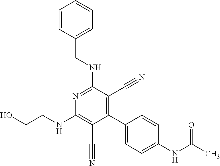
C1(C2=CC=C(NC(C)=O)C=C2)=C(C#N)C(NCC2=CC=CC=C2)=NC(NCCO)=C1C#N
